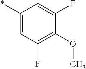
C1(*)=CC(F)=C(OC)C(F)=C1
